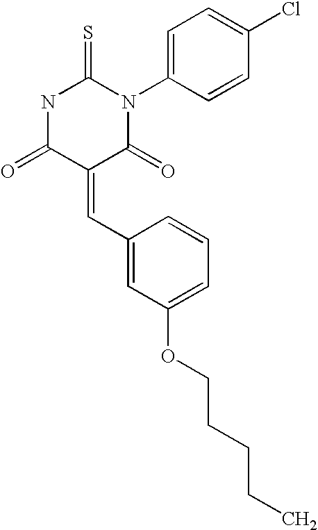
N1C(=O)C(=CC2=CC(OCCCCC)=CC=C2)C(=O)N(C2=CC=C(Cl)C=C2)C1=S
